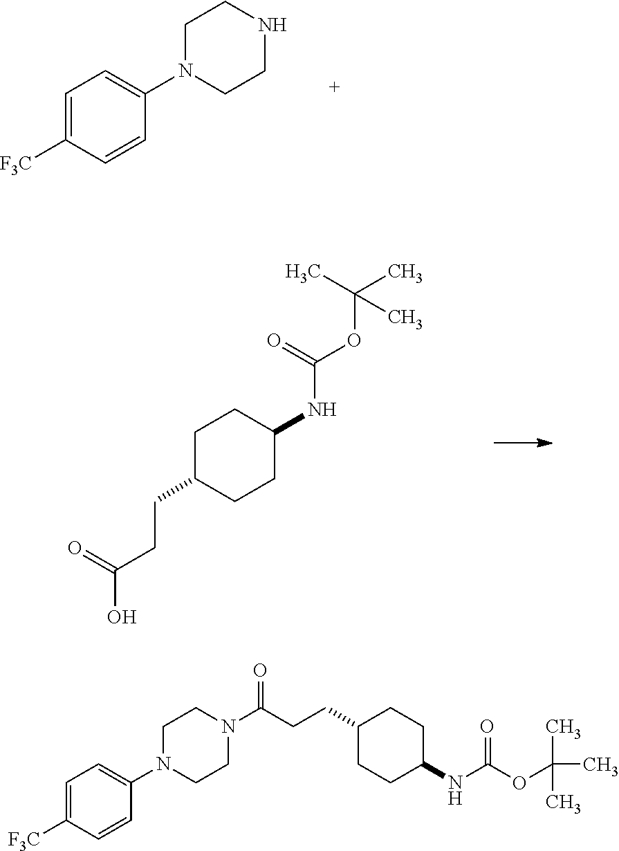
C1=C([F3C])C=CC(N2CCNCC2)=C1.C(CCC1CCC(NC(OC(C)(C)C)=O)CC1)(=O)O.C1=C([F3C])C=CC(N2CCN(C(CCC3CCC(NC(=O)OC(C)(C)C)CC3)=O)CC2)=C1
